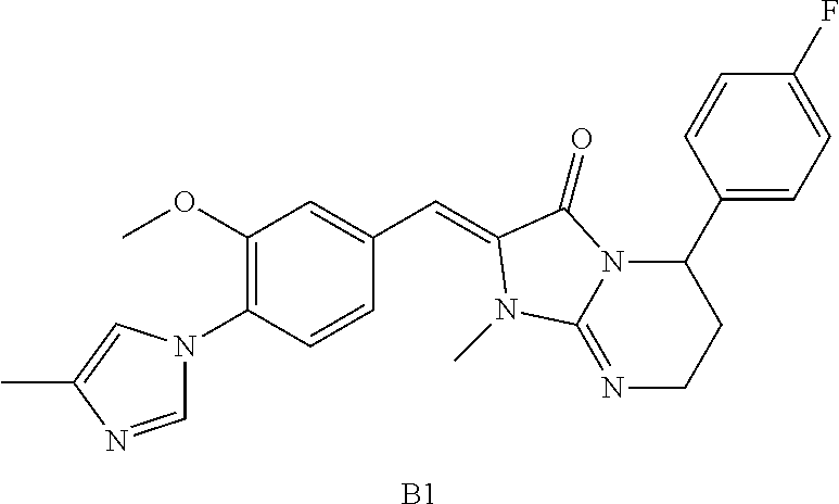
C1=NC(C)=CN1C1=C(OC)C=C(C=C2C(=O)N3C(C4=CC=C(F)C=C4)CCN=C3N2C)C=C1.[B1]
